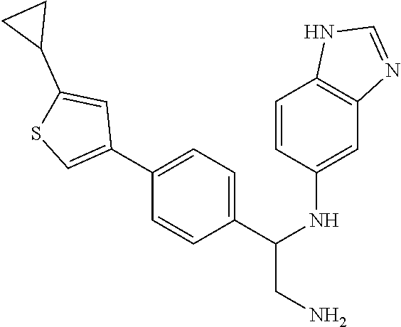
C1(C2=CSC(C3CC3)=C2)=CC=C(C(NC2=CC3=C(C=C2)NC=N3)CN)C=C1
